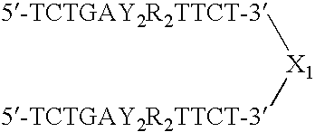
[5-TCTGAY2R2TTCT-3][X1][5-TCTGAY2R2TTCT-3]
